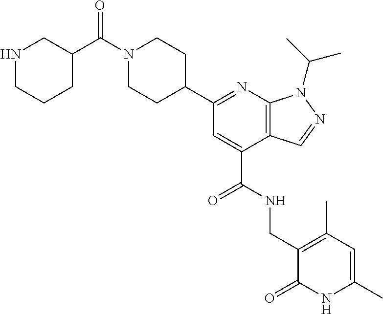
N1=C(C2CCN(C(=O)C3CCCNC3)CC2)C=C(C(NCC2=C(C)C=C(C)NC2=O)=O)C2=C1N(C(C)C)N=C2
